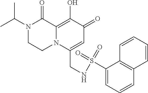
N1(C(C)C)CCN2C(=C(O)C(=O)C=C2CNS(=O)(=O)C2=CC=CC3=C2C=CC=C3)C1=O
